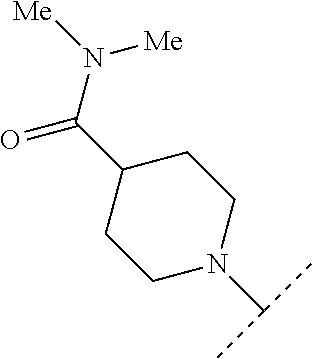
C1N(C(C)C)CCC(C(N([Me])[Me])=O)C1
